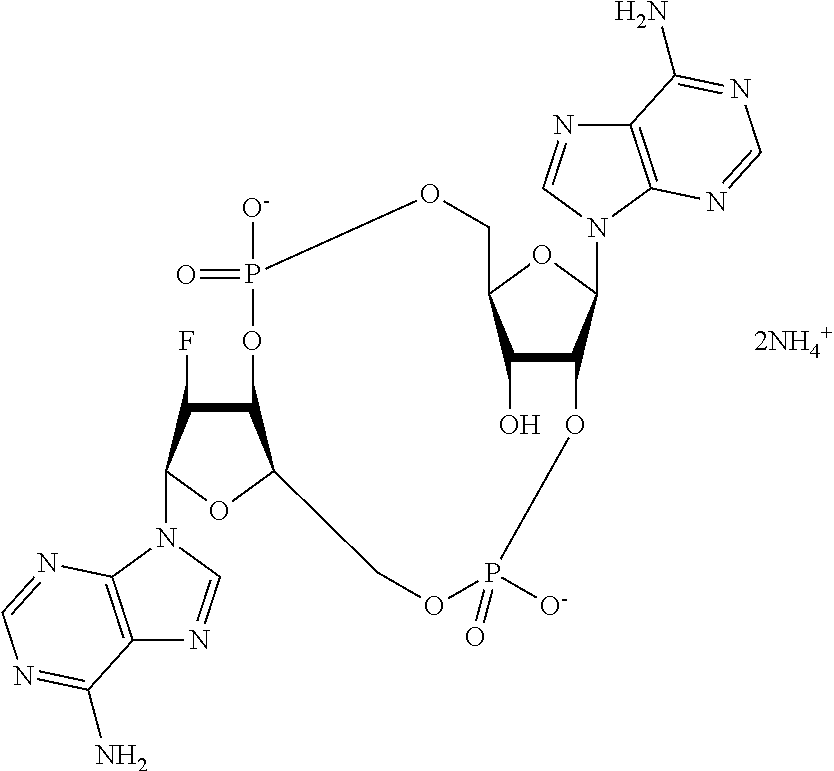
C12C(F)C(N3C=NC4=C3N=CN=C4N)OC1COP([O-])(=O)OC1C(O)C(OC1N1C3=C(N=C1)C(N)=NC=N3)COP([O-])(=O)O2
